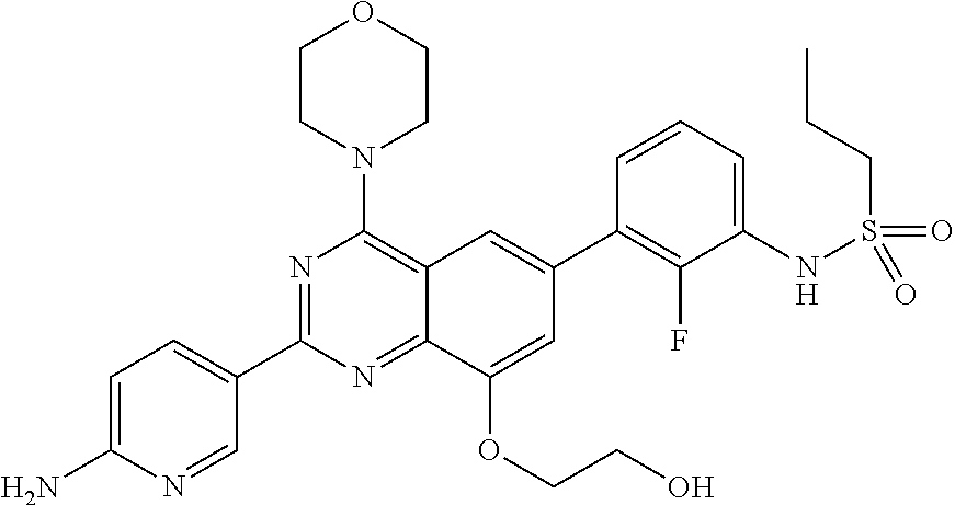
C12=NC(C3=CC=C(N)N=C3)=NC(N3CCOCC3)=C1C=C(C1=C(F)C(NS(CCC)(=O)=O)=CC=C1)C=C2OCCO
